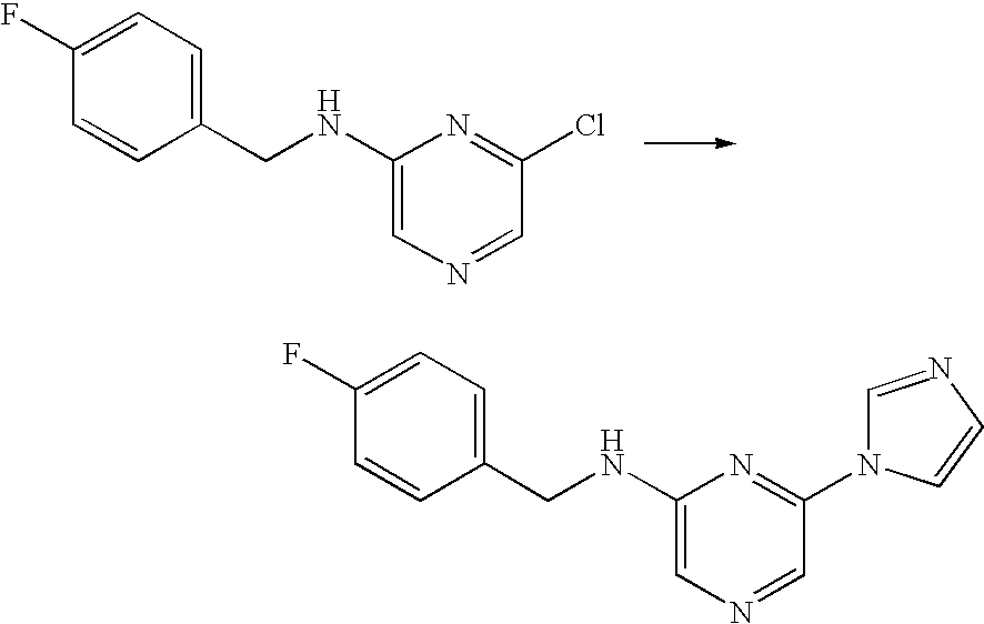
C1(CNC2=CN=CC(Cl)=N2)=CC=C(F)C=C1.C1(CNC2=CN=CC(N3C=NC=C3)=N2)=CC=C(F)C=C1
